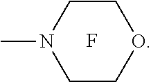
C1CN(C)CCO1.F
